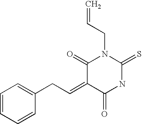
C(=C1C(=O)NC(=S)N(CC=C)C1=O)CC1=CC=CC=C1
